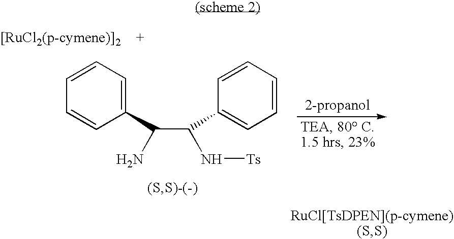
[[RuCl2(p-cymene)]2].C1(C(C(C2=CC=CC=C2)N[Ts])N)=CC=CC=C1
